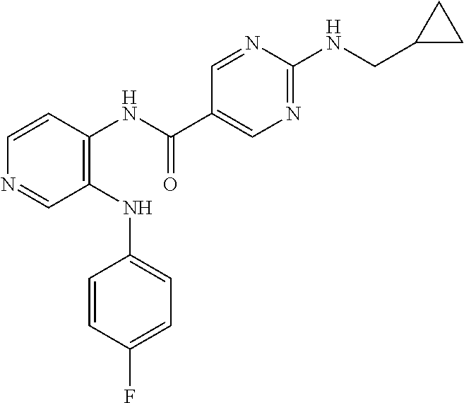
C1(NC2=CC=C(F)C=C2)=C(NC(C2=CN=C(NCC3CC3)N=C2)=O)C=CN=C1
